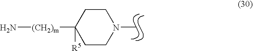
CN1CCC([(CH2)m]N)([R5])CC1
